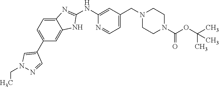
N1(CC)N=CC(C2=CC=C3C(=C2)NC(NC2=CC(CN4CCN(C(=O)OC(C)(C)C)CC4)=CC=N2)=N3)=C1
